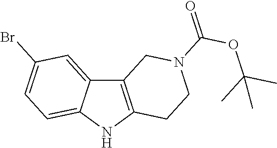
C1(Br)=CC=C2C(=C1)C1=C(N2)CCN(C(=O)OC(C)(C)C)C1
